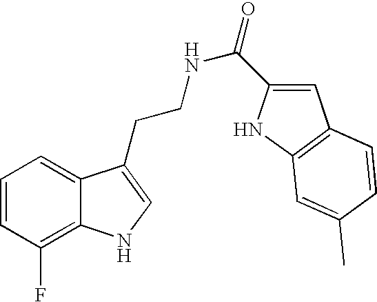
C1=CC(F)=C2C(=C1)C(CCNC(=O)C1=CC3=C(N1)C=C(C)C=C3)=CN2
